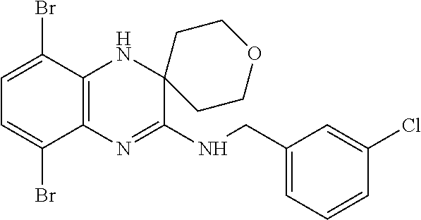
C1=C(Br)C2=C(C(Br)=C1)N=C(NCC1=CC=CC(Cl)=C1)C1(N2)CCOCC1
